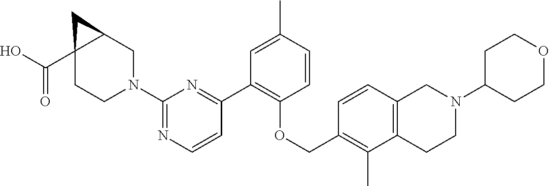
C1(N2CC3C(C(O)=O)(CC2)C3)=NC=CC(C2=C(OCC3=C(C)C4=C(C=C3)CN(C3CCOCC3)CC4)C=CC(C)=C2)=N1
